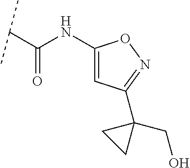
C(C(NC1=CC(C2(CO)CC2)=NO1)=O)(C)C
